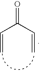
O=C(C=C)C=C
